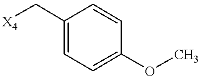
C1(C[X4])=CC=C(OC)C=C1
